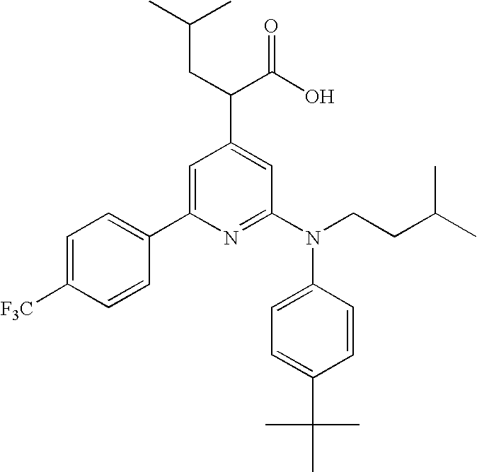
C1(C2=CC(C(C(O)=O)CC(C)C)=CC(N(CCC(C)C)C3=CC=C(C(C)(C)C)C=C3)=N2)=CC=C([F3C])C=C1
